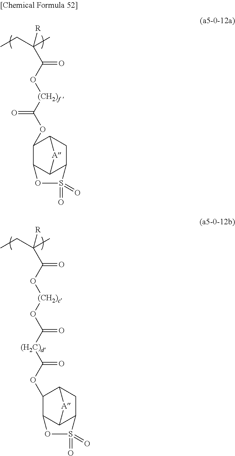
C12C3CC([A]1)C(OC([(CH2)f ]OC(C([R])(CC)C)=O)=O)C2OS3(=O)=O.C12C3CC([A]1)C(OC([(H2C)d]C(O[(CH2)c]OC(C([R])(CC)C)=O)=O)=O)C2OS3(=O)=O
